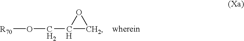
C1(CO[R70])CO1
